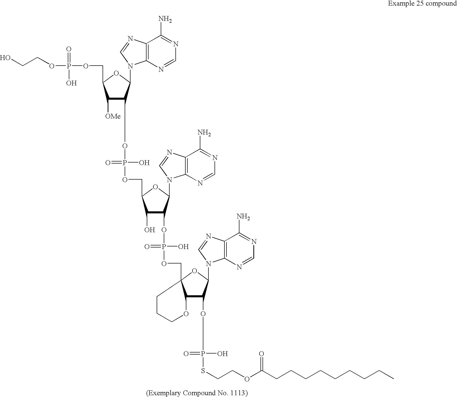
P(OCCO)(OCC1C([OMe])C(OP(=O)(O)OCC2C(O)C(OP(O)(=O)OCC34C(C(OP(=O)(O)SCCOC(CCCCCCCCC)=O)C(N5C6=C(N=C5)C(N)=NC=N6)O3)OCCC4)C(N3C4=C(N=C3)C(N)=NC=N4)O2)C(N2C3=C(N=C2)C(N)=NC=N3)O1)(=O)O
